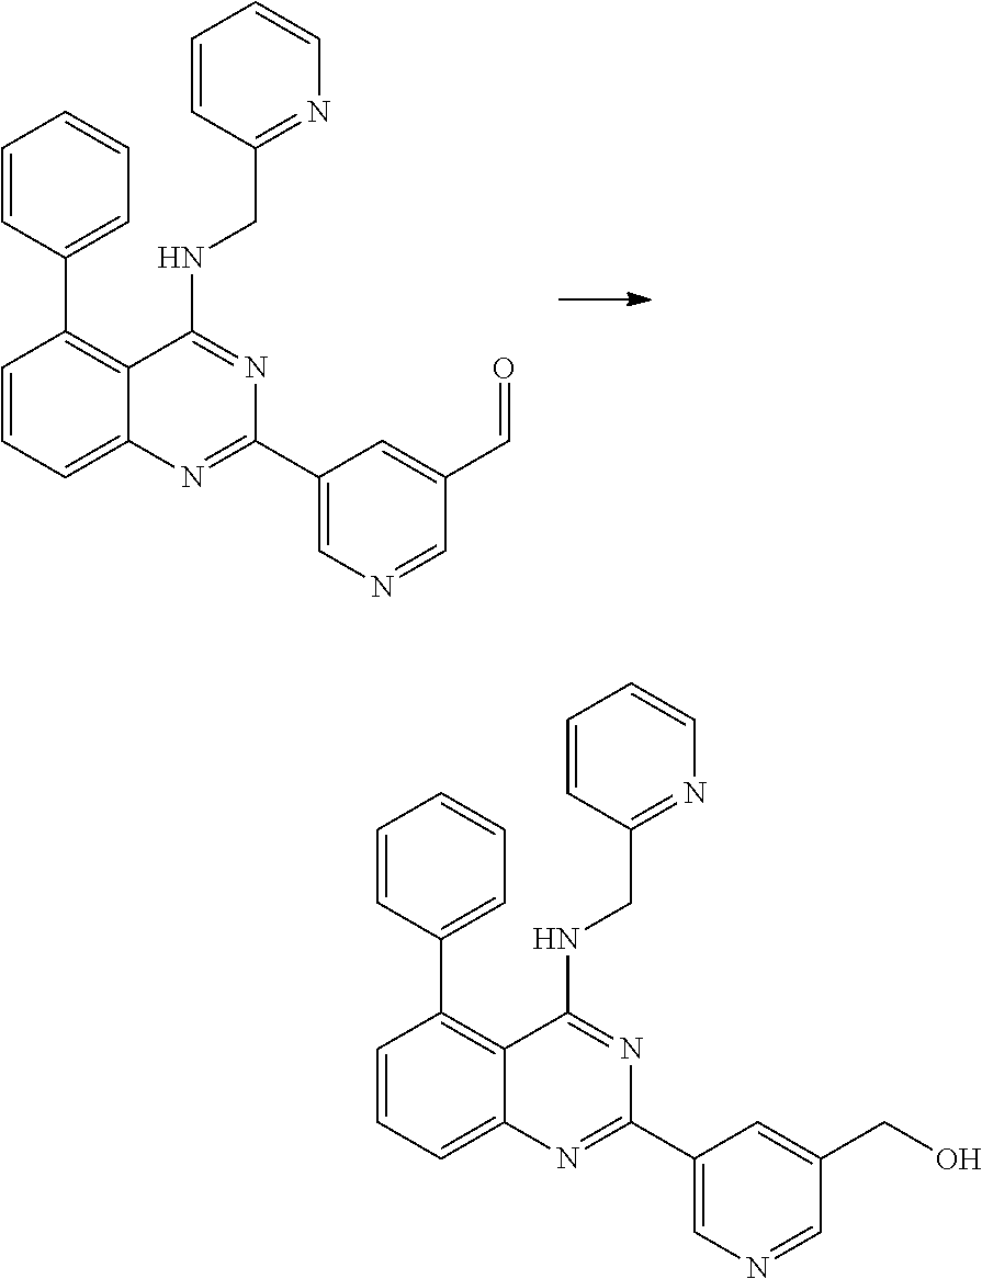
C1=CC=C2C(=C1C1=CC=CC=C1)C(NCC1=NC=CC=C1)=NC(C1=CN=CC(C=O)=C1)=N2.C1=CC=C2C(=C1C1=CC=CC=C1)C(NCC1=NC=CC=C1)=NC(C1=CN=CC(CO)=C1)=N2
